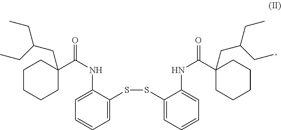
C1=CC=C(SSC2=CC=CC=C2NC(C2(CC(CC)CC)CCCCC2)=O)C(NC(C2(CC(CC)CC)CCCCC2)=O)=C1
